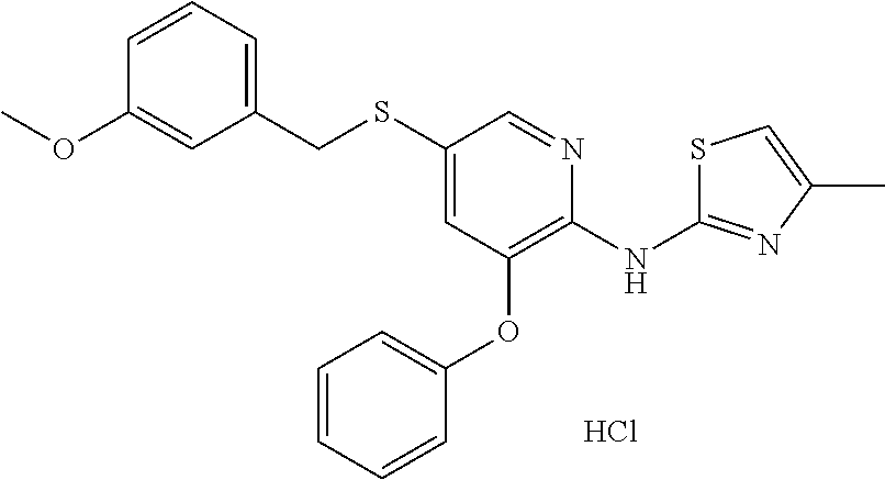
C1=CC=C(CSC2=CC(OC3=CC=CC=C3)=C(NC3=NC(C)=CS3)N=C2)C=C1OC.Cl
